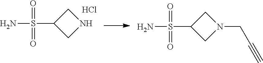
NS(C1CNC1)(=O)=O.Cl.NS(C1CN(CC#C)C1)(=O)=O
